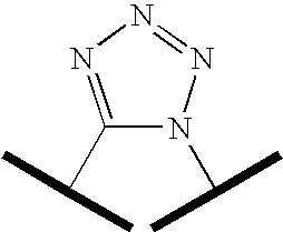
C1(C(C)C)=NN=NN1C(C)C
